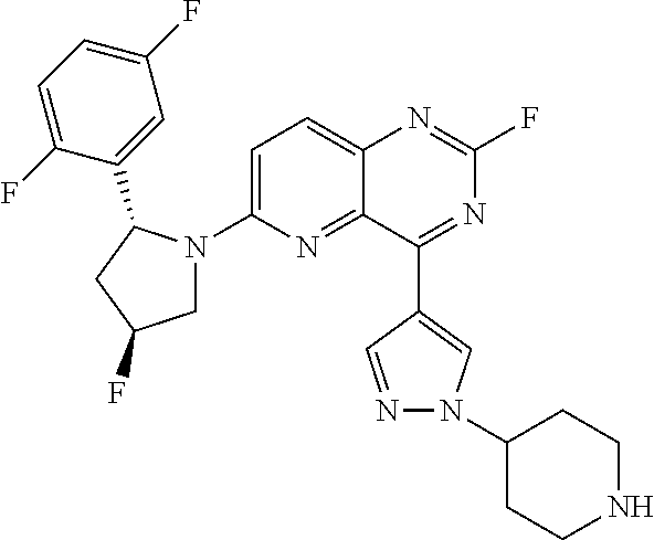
C12=CC=C(N3CC(F)CC3C3=CC(F)=CC=C3F)N=C1C(C1=CN(C3CCNCC3)N=C1)=NC(F)=N2
